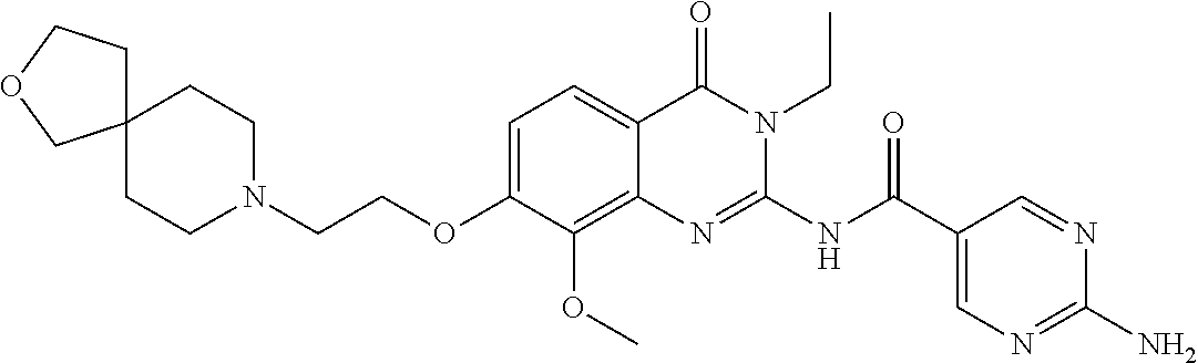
C1=C(OCCN2CCC3(CC2)CCOC3)C(OC)=C2C(=C1)C(=O)N(CC)C(NC(C1=CN=C(N)N=C1)=O)=N2
